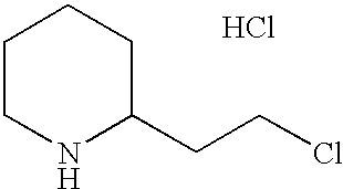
C1CNC(CCCl)CC1.Cl
